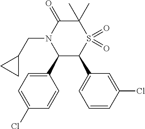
C1(C2C(C3=CC=CC(Cl)=C3)S(=O)(=O)C(C)(C)C(=O)N2CC2CC2)=CC=C(Cl)C=C1
